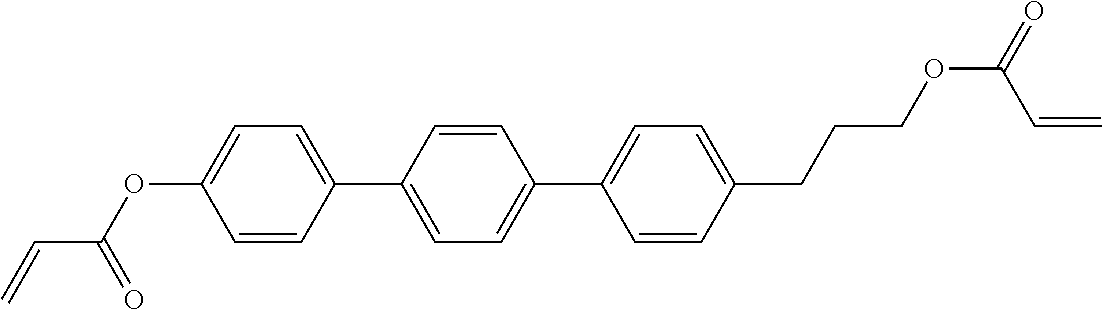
C1=CC(C2=CC=C(C3=CC=C(CCCOC(C=C)=O)C=C3)C=C2)=CC=C1OC(=O)C=C
